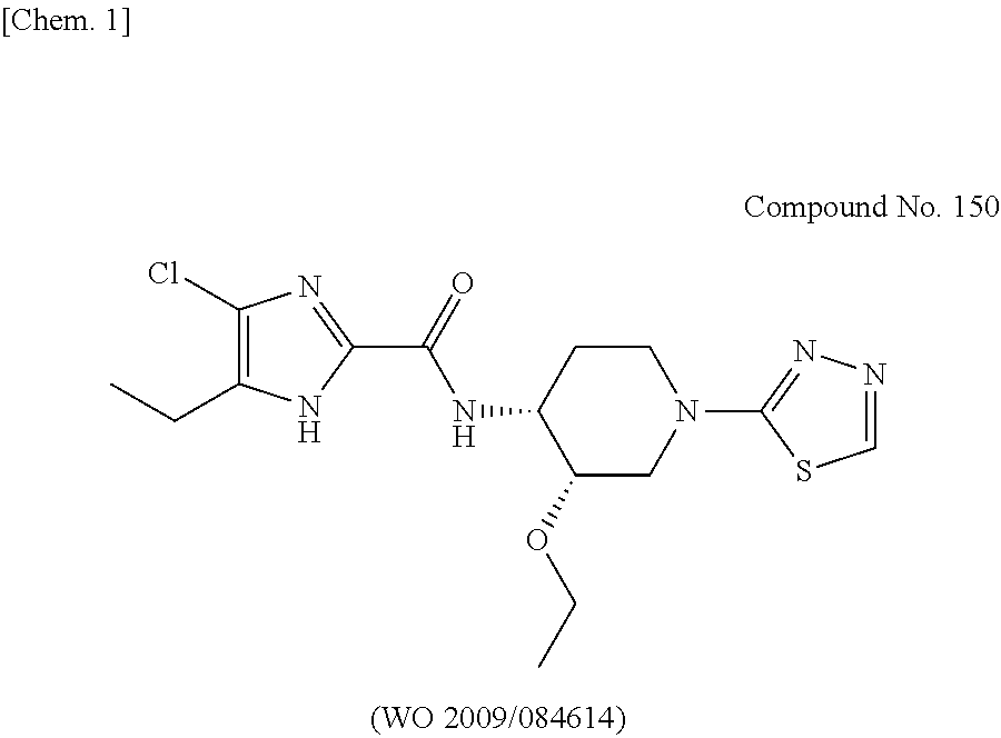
C1(Cl)=C(CC)NC(C(=O)NC2C(OCC)CN(C3=NN=CS3)CC2)=N1
